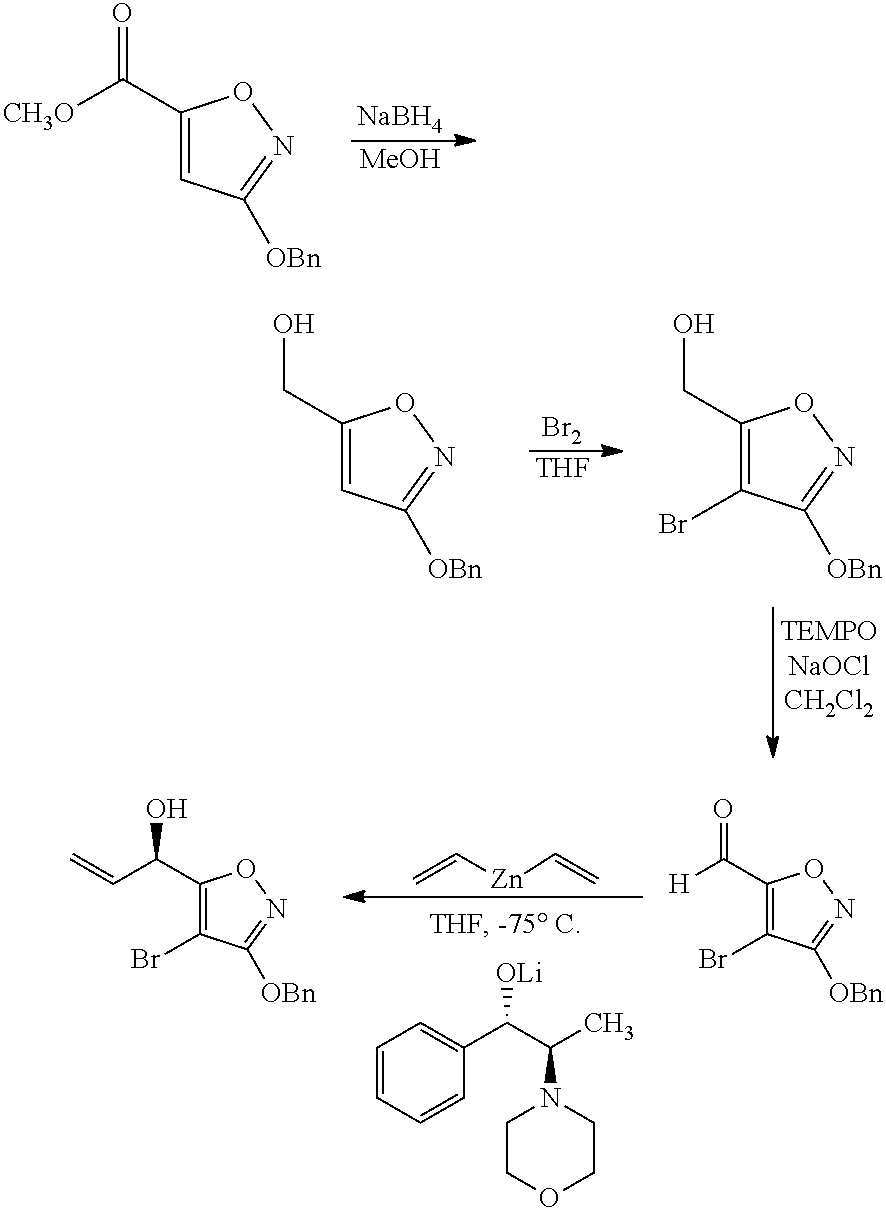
[NaBH4].[MeOH].C1(C([CH3O])=O)=CC([OBn])=NO1.[Br2].[THF].C1(CO)=CC([OBn])=NO1.C1(CO)=C(Br)C([OBn])=NO1.C1=CC=CC(C(C(C)N2CCOCC2)[OLi])=C1.C=C[Zn]C=C.C1(C(=O)[H])=C(Br)C([OBn])=NO1.C1(C(O)C=C)=C(Br)C([OBn])=NO1
